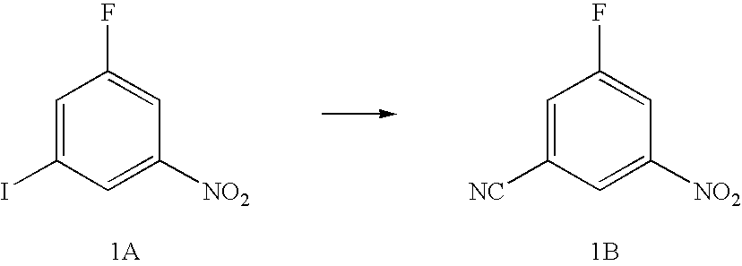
C1=C(I)C=C([NO2])C=C1F.C1=C([NC])C=C([NO2])C=C1F.[1B]
